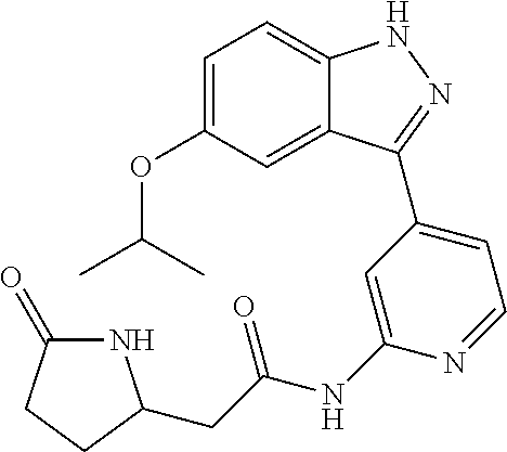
C1=C(OC(C)C)C=C2C(=C1)NN=C2C1=CC=NC(NC(=O)CC2NC(=O)CC2)=C1
